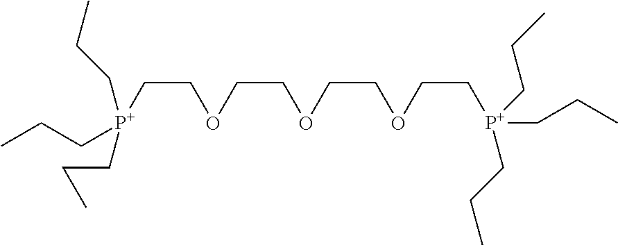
C(C[P+](CCC)(CCC)CCC)OCCOCCOCC[P+](CCC)(CCC)CCC
